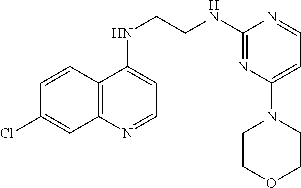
C1=CC2=C(C=C1Cl)N=CC=C2NCCNC1=NC(N2CCOCC2)=CC=N1
